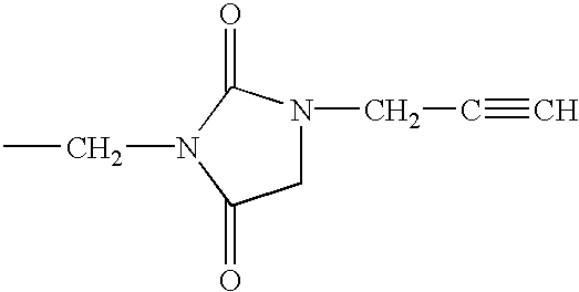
C1N(CC#C)C(=O)N(CC)C1=O
